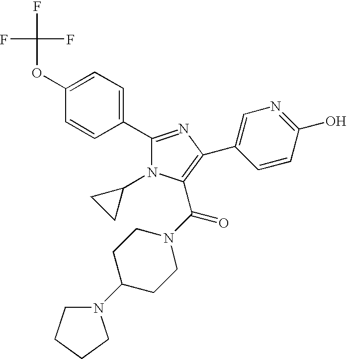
C1(C2=CC=C(OC(F)(F)F)C=C2)=NC(C2=CN=C(O)C=C2)=C(C(N2CCC(N3CCCC3)CC2)=O)N1C1CC1
